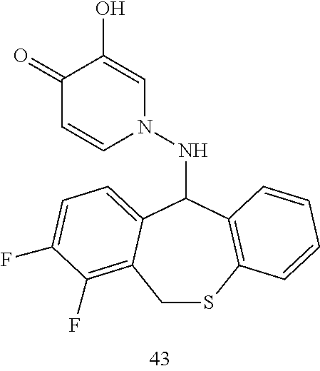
C1SC2=C(C(NN3C=C(O)C(=O)C=C3)C3=CC=C(F)C(F)=C13)C=CC=C2
